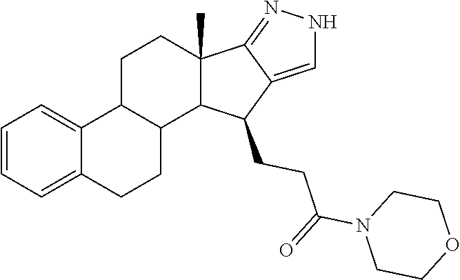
C1=CC=C2C(=C1)C1C(CC2)C2C(C)(CC1)C1=NNC=C1C2CCC(=O)N1CCOCC1
